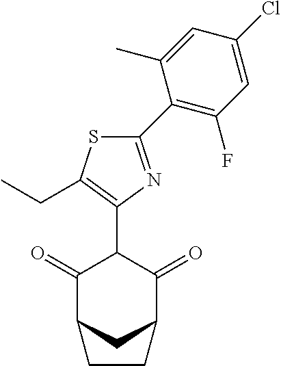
C1(=O)C2CC(C(=O)C1C1=C(CC)SC(C3=C(F)C=C(Cl)C=C3C)=N1)CC2
